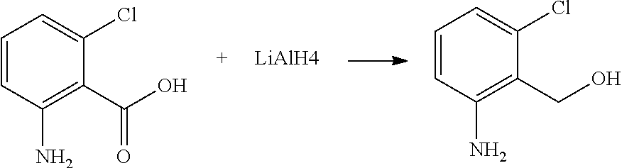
C1=CC(N)=C(C(O)=O)C(Cl)=C1.[LiAlH4].C1=CC(N)=C(CO)C(Cl)=C1
